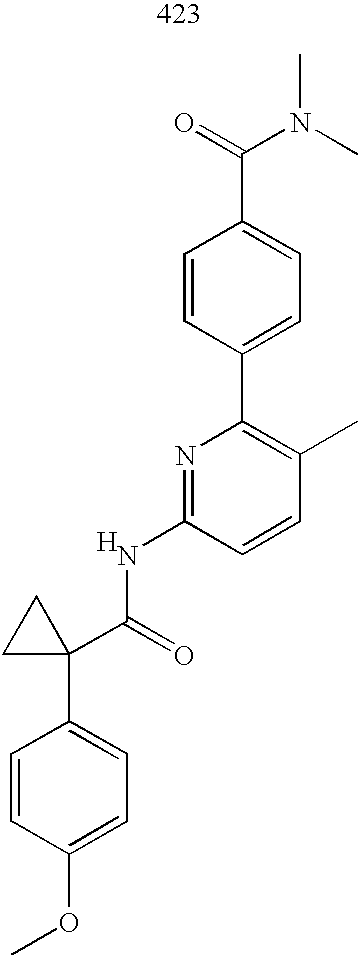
COC1=CC=C(C2(C(=O)NC3=NC(C4=CC=C(C(=O)N(C)C)C=C4)=C(C)C=C3)CC2)C=C1.[H]
